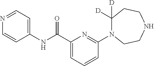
C1([D])([D])N(C2=NC(C(NC3=CC=NC=C3)=O)=CC=C2)CCNCC1
